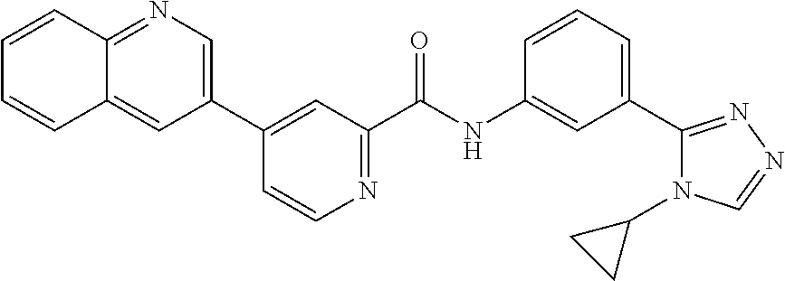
C1(C2=CN=C3C(=C2)C=CC=C3)=CC(C(NC2=CC(C3=NN=CN3C3CC3)=CC=C2)=O)=NC=C1
